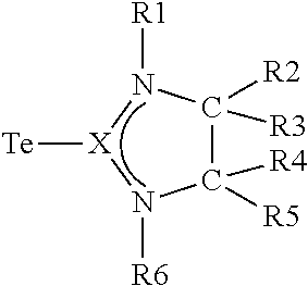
C1([R4])([R5])C([R2])([R3])N([R1])[X]([Te])N1[R6]
